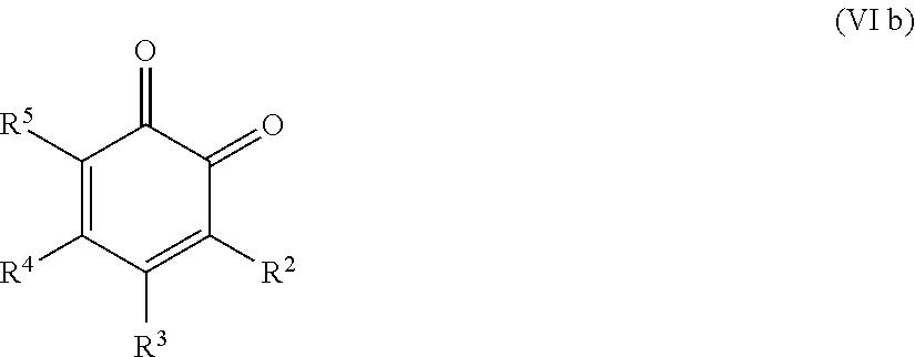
C1([R5])=C([R4])C([R3])=C([R2])C(=O)C1=O
